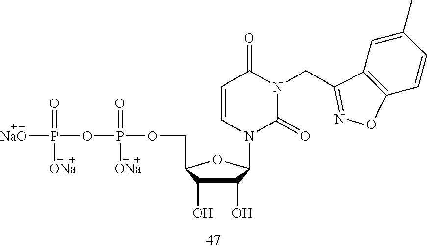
C1(C)=CC2=C(C=C1)ON=C2CN1C(=O)C=CN(C2C(O)C(O)C(COP(=O)([ONa])OP(=O)([ONa])[NaO])O2)C1=O
